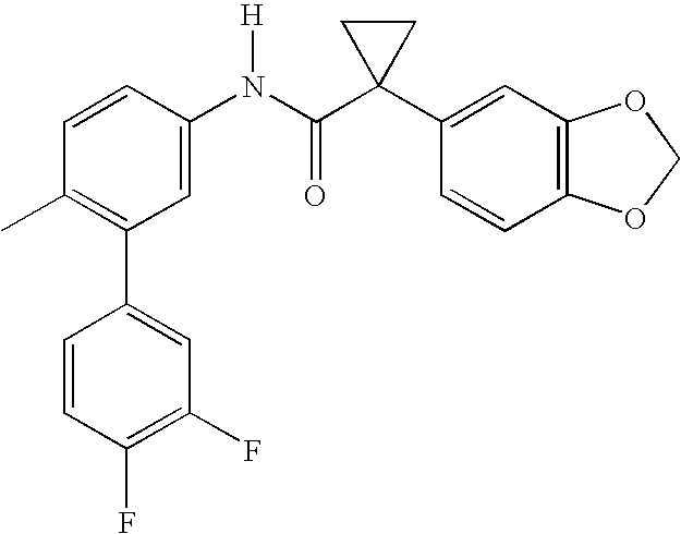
C1(N(C(C2(C3=CC4=C(C=C3)OCO4)CC2)=O)[H])=CC(C2=CC(F)=C(F)C=C2)=C(C)C=C1
